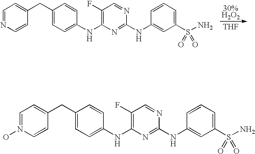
C1=NC=CC(CC2=CC=C(NC3=C(F)C=NC(NC4=CC(S(N)(=O)=O)=CC=C4)=N3)C=C2)=C1.[30%H2O2].[THF].C1=N(O)C=CC(CC2=CC=C(NC3=C(F)C=NC(NC4=CC(S(N)(=O)=O)=CC=C4)=N3)C=C2)=C1
